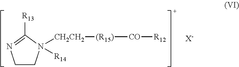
C1CN=C([R13])N1([CH2CH2][(R15)][CO][R12])[R14].[X-]
